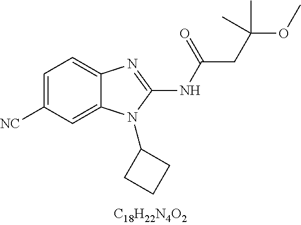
C1=C([CN])C=C2C(=C1)N=C(NC(CC(OC)(C)C)=O)N2C1CCC1
